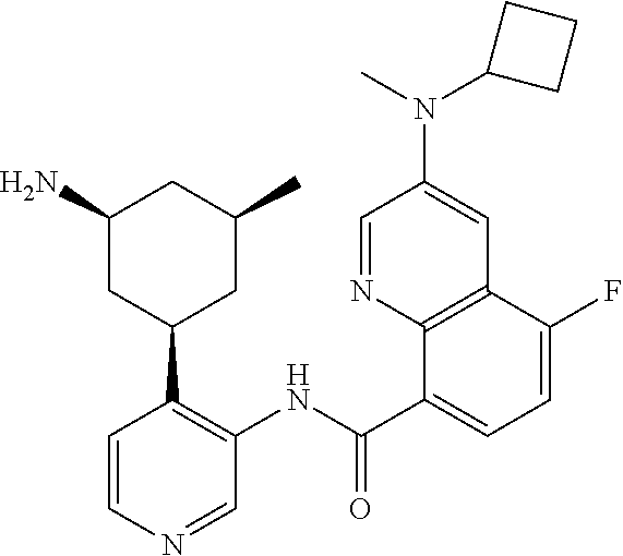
C1=NC2=C(C=C1N(C)C1CCC1)C(F)=CC=C2C(NC1=C(C2CC(C)CC(N)C2)C=CN=C1)=O
